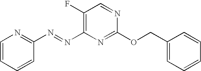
C1(F)=C(N=NC2=NC=CC=C2)N=C(OCC2=CC=CC=C2)N=C1
